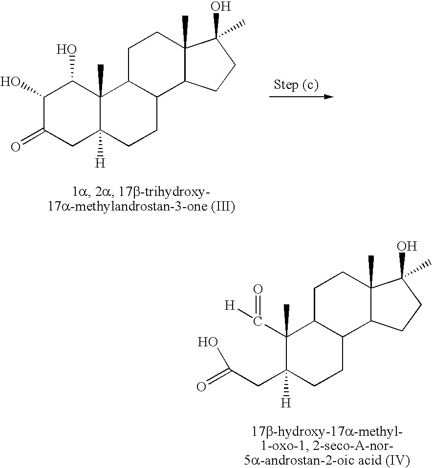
C1(O)C(=O)CC2([H])C(C)(C1O)C1C(CC2)C2C(C)(CC1)C(O)(C)CC2.C(CC1([H])C(C(=O)[H])(C)C2C(CC1)C1C(C)(CC2)C(O)(C)CC1)(=O)O
